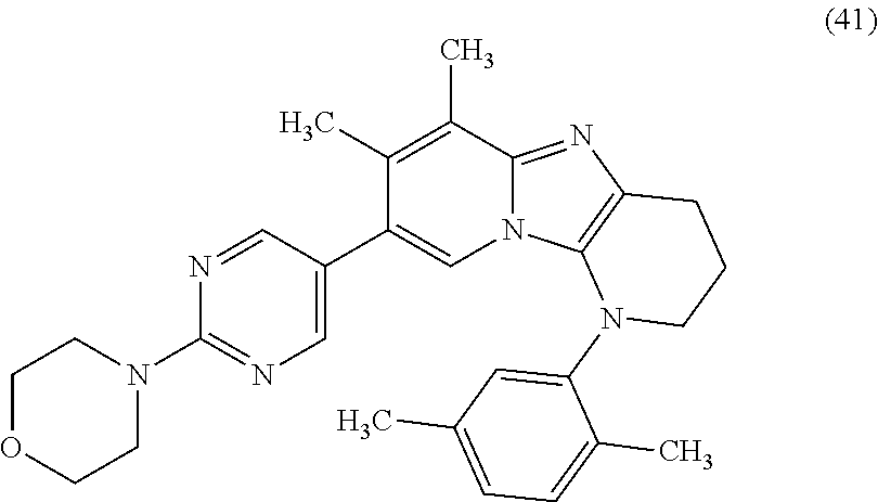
C1(C2=CN=C(N3CCOCC3)N=C2)=CN2C(=NC3=C2N(C2=CC(C)=CC=C2C)CCC3)C(C)=C1C
